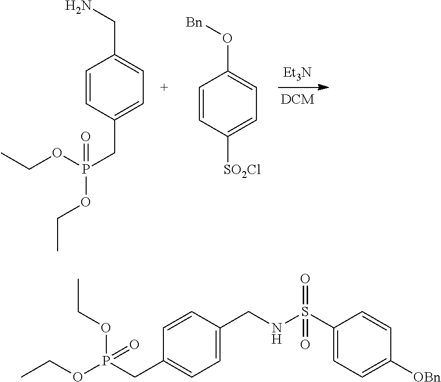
[Et3N].C(C1=CC=C(CP(OCC)(OCC)=O)C=C1)N.O(C1=CC=C([SO2Cl])C=C1)[Bn].C1(S(NCC2=CC=C(CP(OCC)(OCC)=O)C=C2)(=O)=O)=CC=C([OBn])C=C1
